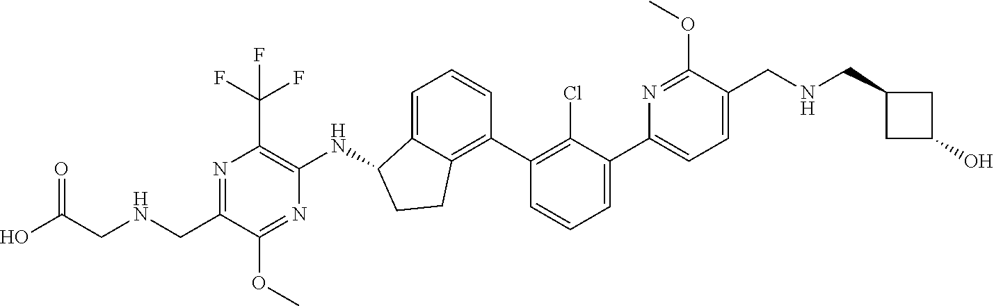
N1=C(CNCC(O)=O)C(OC)=NC(NC2C3=CC=CC(C4=C(Cl)C(C5=CC=C(CNCC6CC(O)C6)C(OC)=N5)=CC=C4)=C3CC2)=C1C(F)(F)F
